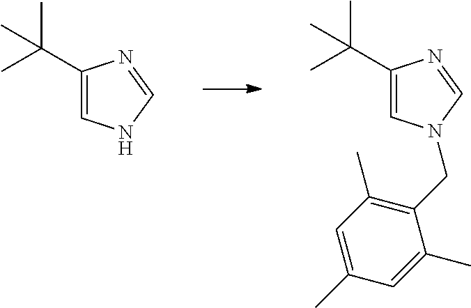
C1(C(C)(C)C)=CNC=N1.C1(C(C)(C)C)=CN(CC2=C(C)C=C(C)C=C2C)C=N1
